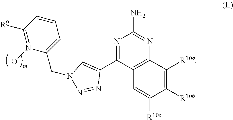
C1([R10b])=C([R10a])C2=C(C=C1[R10c])C(C1=CN(CC3=CC=CC([R9])=N3O)N=N1)=NC(N)=N2
